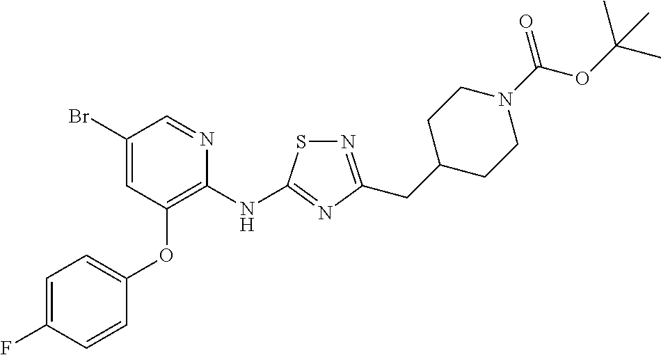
BrC1=CC(OC2=CC=C(F)C=C2)=C(NC2=NC(CC3CCN(C(=O)OC(C)(C)C)CC3)=NS2)N=C1
